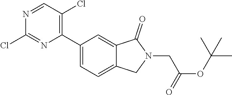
C1(C2=C(Cl)C=NC(Cl)=N2)=CC=C2C(=C1)C(=O)N(CC(OC(C)(C)C)=O)C2
